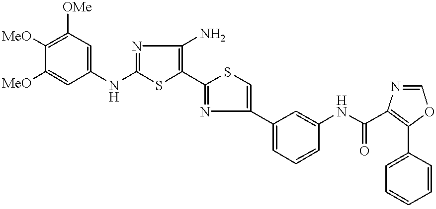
[MeO]C1=C([OMe])C=C(NC2=NC(N)=C(C3=NC(C4=CC=CC(NC(=O)C5=C(C6=CC=CC=C6)OC=N5)=C4)=CS3)S2)C=C1[MeO]
